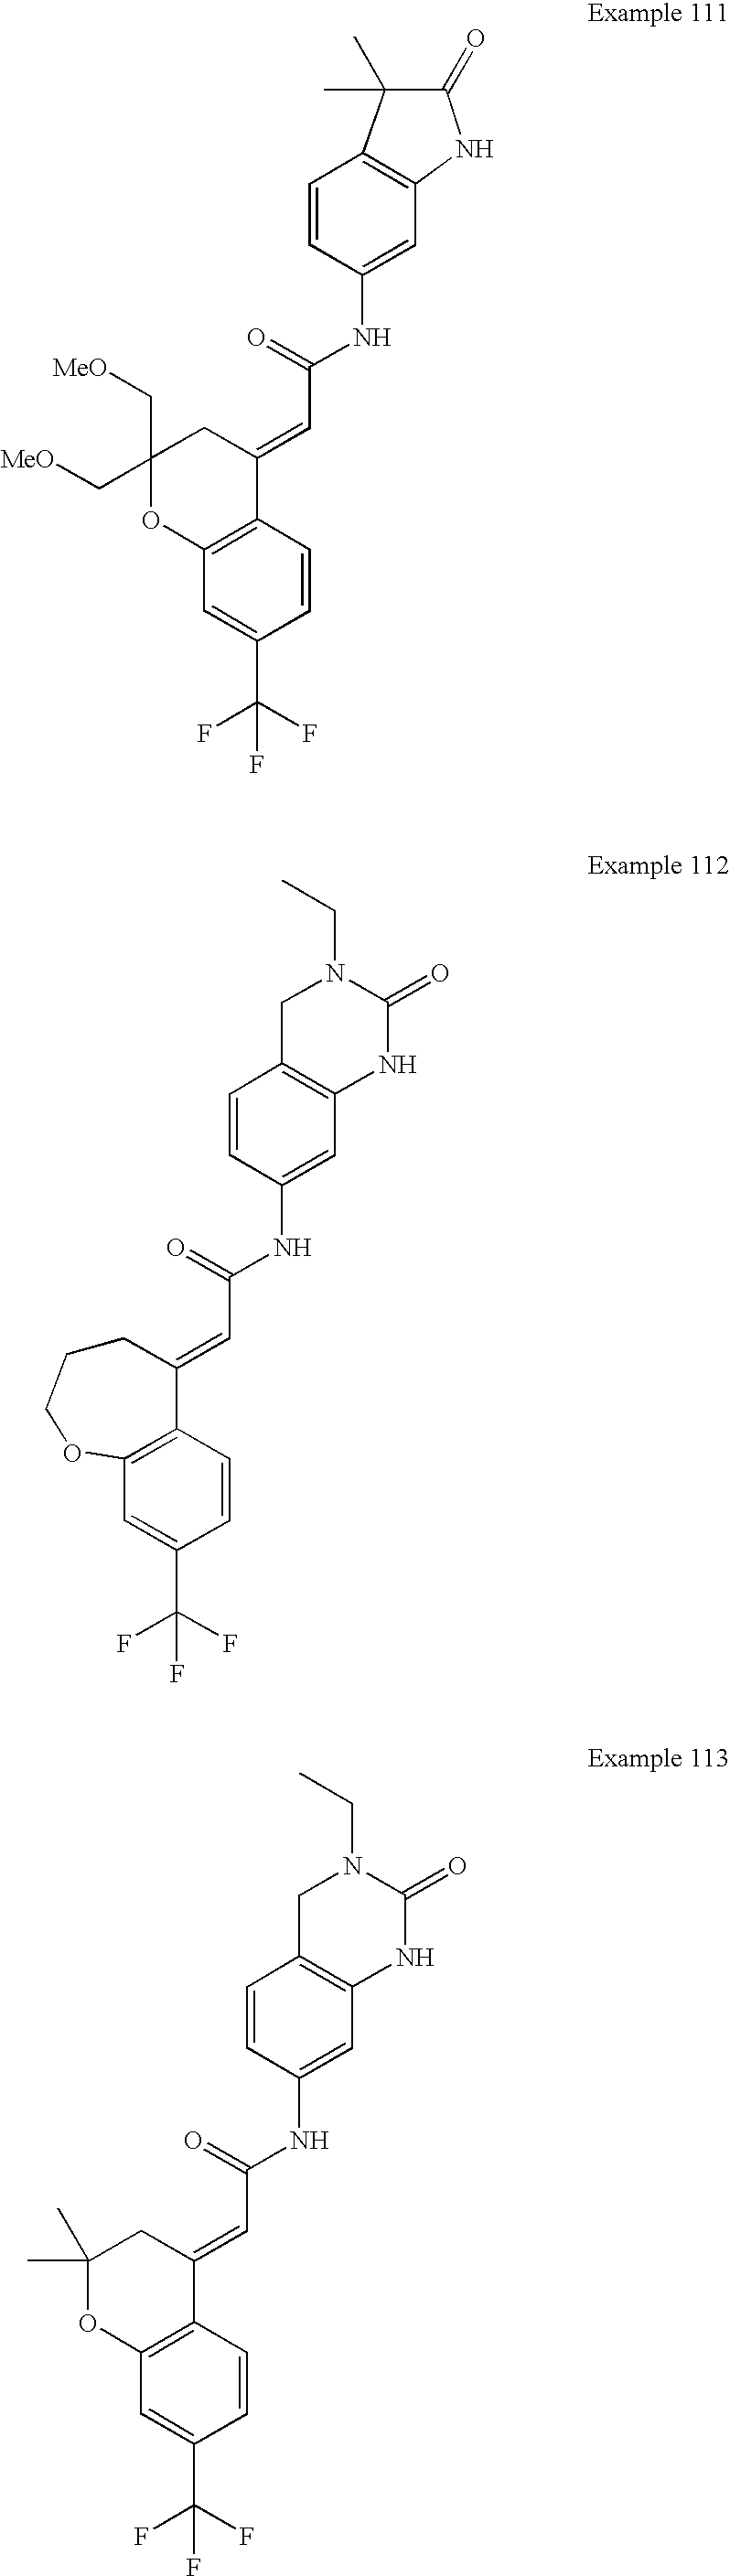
C1=CC(NC(=O)C=C2C3=C(C=C(C(F)(F)F)C=C3)OCCC2)=CC2=C1CN(CC)C(=O)N2.C1=CC(NC(=O)C=C2C3=C(C=C(C(F)(F)F)C=C3)OC(C[MeO])(C[MeO])C2)=CC2=C1C(C)(C)C(=O)N2.C1=CC(NC(=O)C=C2C3=C(C=C(C(F)(F)F)C=C3)OC(C)(C)C2)=CC2=C1CN(CC)C(=O)N2
